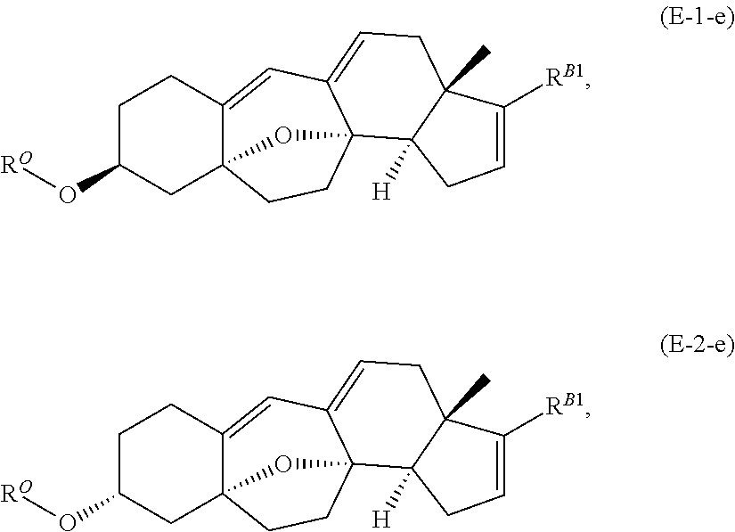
C1C(O[RO])CC23C(=CC4=CCC5(C)C([H])(C4(CC2)O3)CC=C5[RB1])C1.C1C(O[RO])CC23C(=CC4=CCC5(C)C([H])(C4(CC2)O3)CC=C5[RB1])C1
